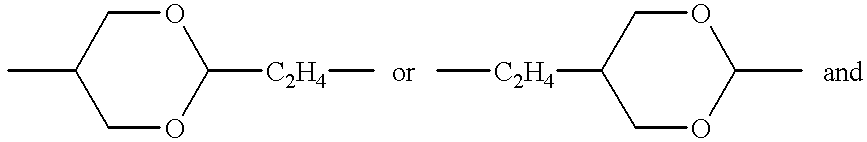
C1OC([C2H4]C)OCC1C.C1OC(C)OCC1[C2H4]C
